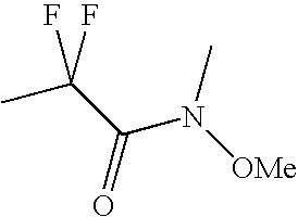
C(N([OMe])C)(C(F)(C)F)=O
